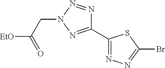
C1(C2=NN(CC([EtO])=O)N=N2)=NN=C(Br)S1
